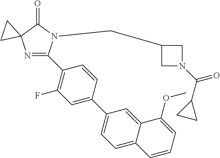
N1=C(C2=C(F)C=C(C3=CC=C4C(=C3)C(OC)=CC=C4)C=C2)N(CC2CN(C(C3CC3)=O)C2)C(=O)C12CC2
